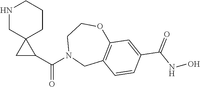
N1CC2(CCC1)CC2C(N1CC2=C(OCC1)C=C(C(NO)=O)C=C2)=O
